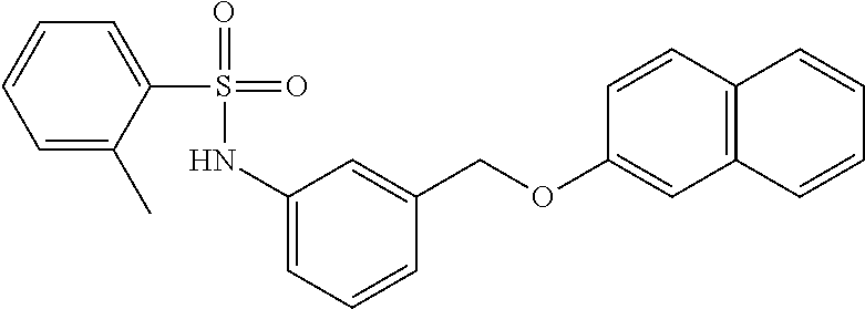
C1(NS(=O)(=O)C2=CC=CC=C2C)=CC=CC(COC2=CC3=C(C=C2)C=CC=C3)=C1
